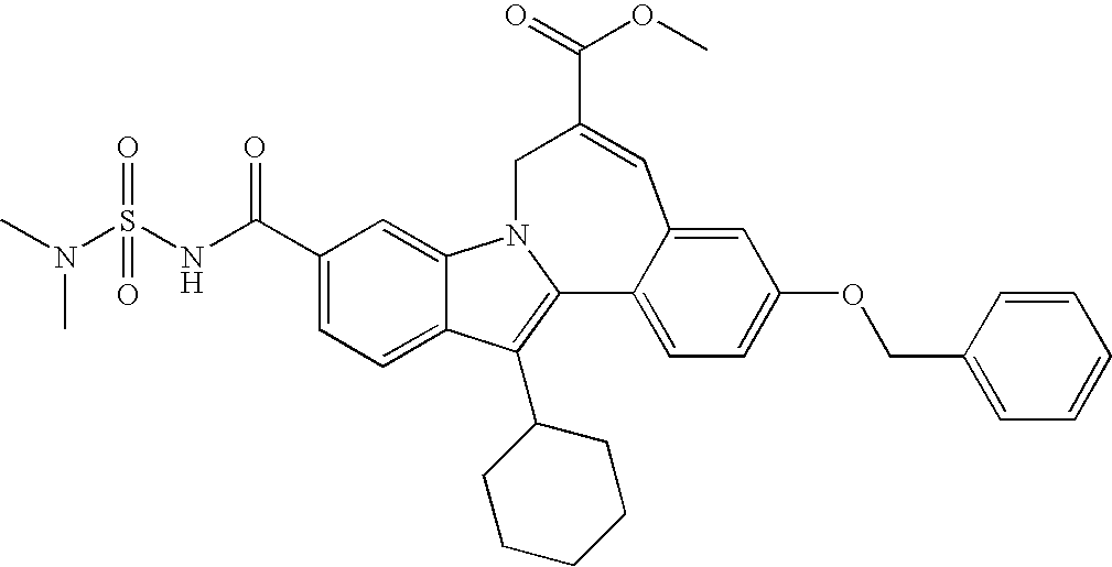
C(=O)(C1=CC2=CC(OCC3=CC=CC=C3)=CC=C2C2=C(C3CCCCC3)C3=CC=C(C(=O)NS(N(C)C)(=O)=O)C=C3N2C1)OC
